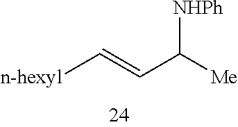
[n-hexyl]C=CC([Me])[NHPh]
